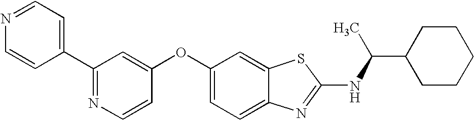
N1=C(C2=CC=NC=C2)C=C(OC2=CC=C3C(=C2)SC(NC(C2CCCCC2)C)=N3)C=C1
